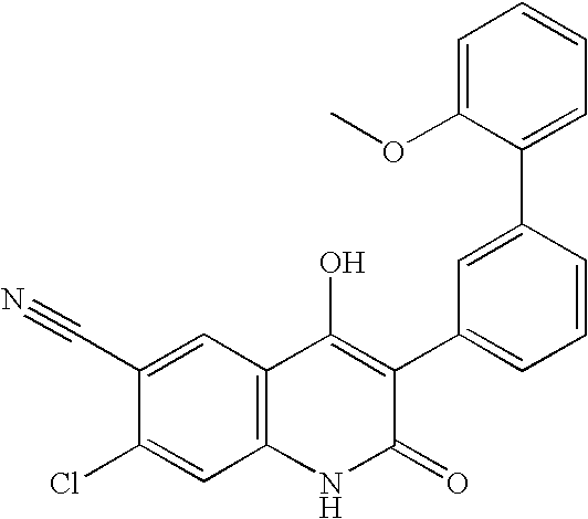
C12=C(NC(=O)C(C3=CC=CC(C4=CC=CC=C4OC)=C3)=C1O)C=C(Cl)C(C#N)=C2
